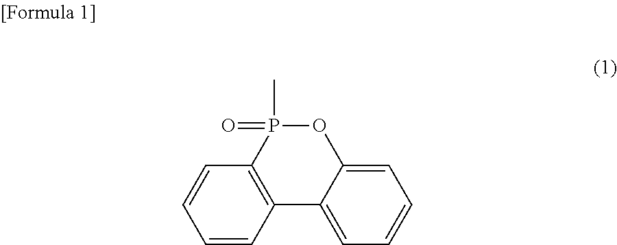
C12=C(C=CC=C1)C1=CC=CC=C1OP2(=O)C
